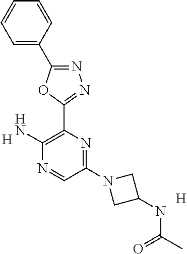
[H].C1(N2CC(NC(C)=O)C2)=NC(C2=NN=C(C3=CC=CC=C3)O2)=C(N)N=C1.[H]
